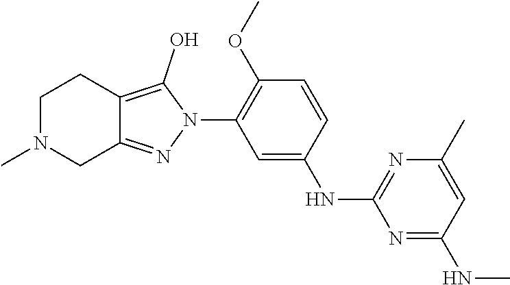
C12=NN(C3=C(OC)C=CC(NC4=NC(C)=CC(NC)=N4)=C3)C(O)=C1CCN(C)C2
